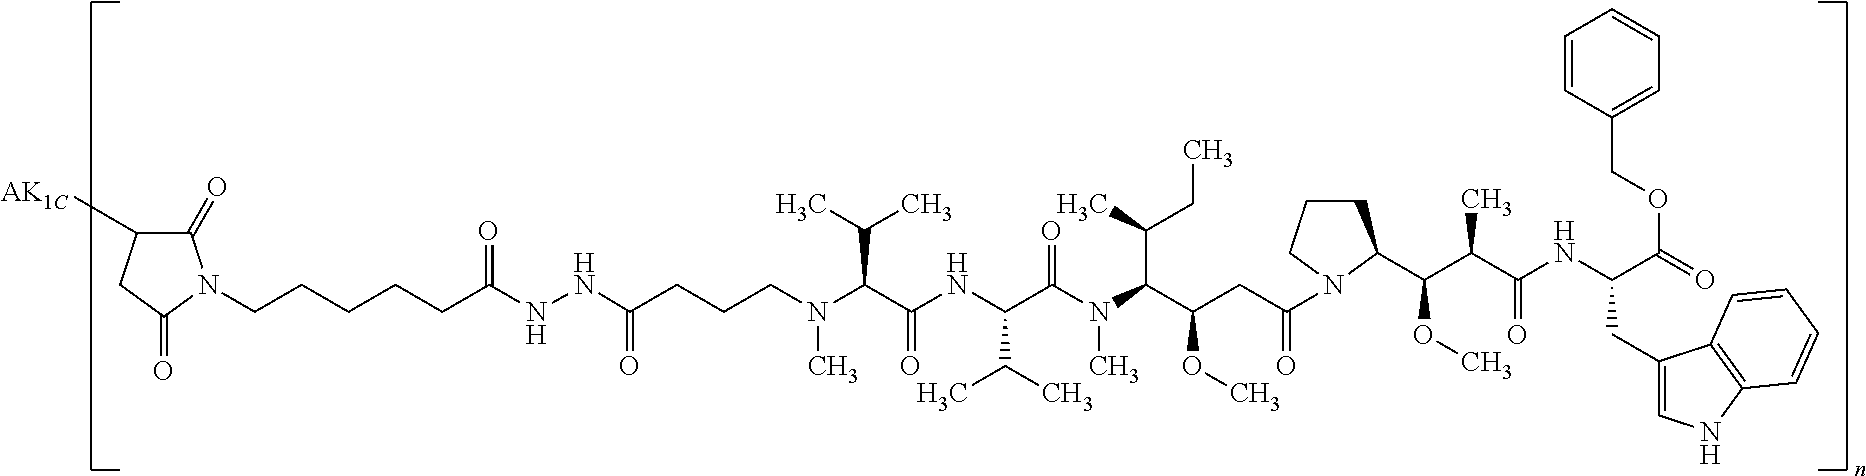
C1(=O)C([AK1C])CC(=O)N1CCCCCC(NNC(CCCN(C(C(NC(C(N(C(C(CC(=O)N1CCCC1C(C(C(NC(C(OCC1=CC=CC=C1)=O)CC1=CNC2=C1C=CC=C2)=O)C)OC)OC)C(CC)C)C)=O)C(C)C)=O)C(C)C)C)=O)=O
